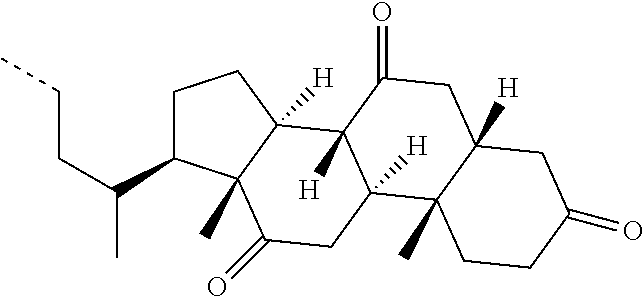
C(C)CC(C)C1CCC2([H])C1(C)C(=O)CC1([H])C2([H])C(=O)CC2([H])C1(C)CCC(=O)C2
